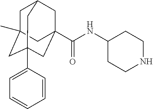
C1=CC(C23CC4(C)CC(CC(C(=O)NC5CCNCC5)(C2)C4)C3)=CC=C1
